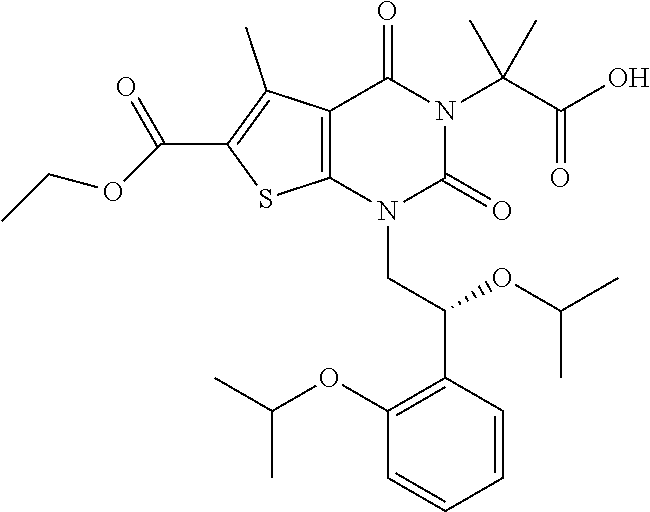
C12=C(N(CC(C3=C(OC(C)C)C=CC=C3)OC(C)C)C(=O)N(C(C(O)=O)(C)C)C1=O)SC(C(=O)OCC)=C2C
